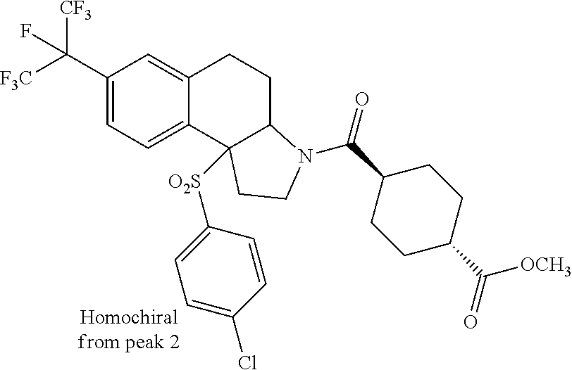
C1(C([F3C])([CF3])F)=CC=C2C(=C1)CCC1C2([O2S]C2=CC=C(Cl)C=C2)CCN1C(C1CCC(C(=O)[OCH3])CC1)=O
